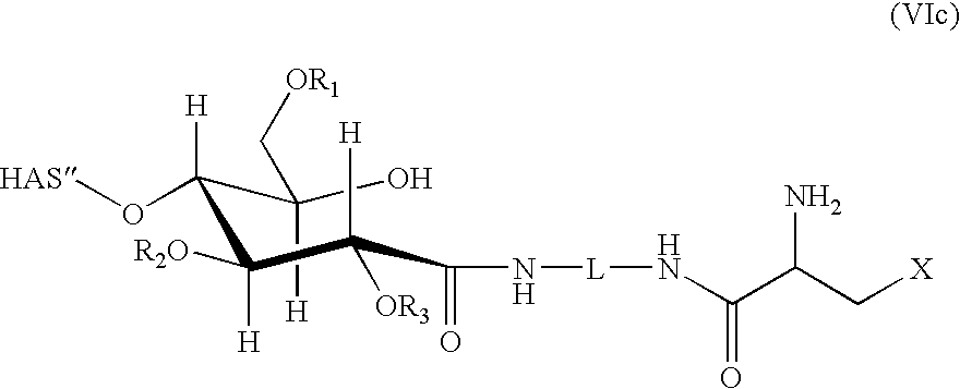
C(C(C(C(C(=O)N[L]NC(C(C[X])N)=O)([H])[OR3])([H])[R2O])(O[HAS])[H])(O)([H])C[OR1]
